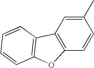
C1(C)=CC2=C(C=C1)OC1=C2C=CC=C1
